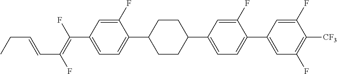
C(C1=CC=C(C2CCC(C3=CC=C(C4=CC(F)=C([CF3])C(F)=C4)C(F)=C3)CC2)C(F)=C1)(=C(F)C=CCC)F
